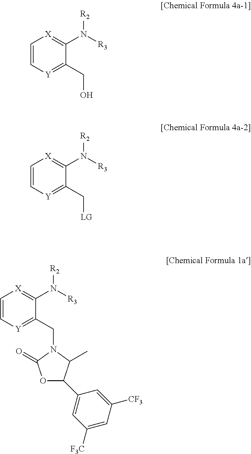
C1=C[Y]=C(CN2C(=O)OC(C3=CC([F3C])=CC([CF3])=C3)C2C)C(N([R3])[R2])=[X]1.C1=C[Y]=C(CO)C(N([R3])[R2])=[X]1.C1=C[Y]=C(C[LG])C(N([R3])[R2])=[X]1
